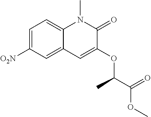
C1=C([O2N])C=C2C(=C1)N(C)C(=O)C(OC(C(OC)=O)C)=C2
